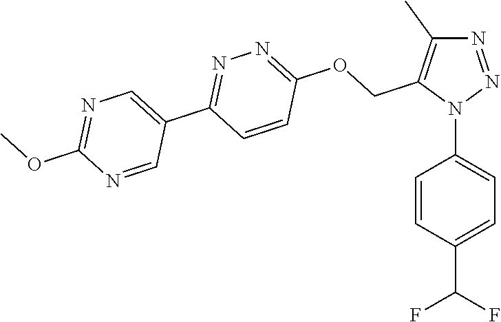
N1=NN(C2=CC=C(C(F)F)C=C2)C(COC2=NN=C(C3=CN=C(OC)N=C3)C=C2)=C1C
